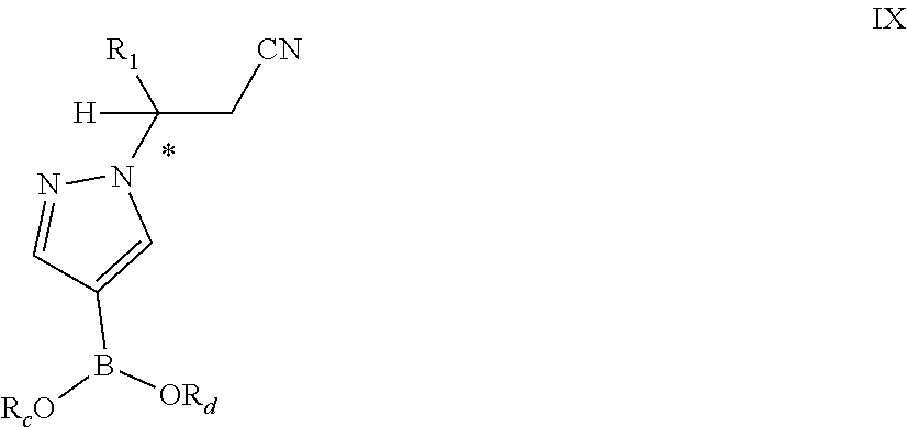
[CN]CC(N1N=CC(B([RcO])[ORd])=C1)([R1])[H]
